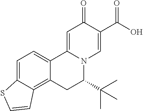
C12=CC=C3C(=C1CC(C(C)(C)C)N1C2=CC(=O)C(C(O)=O)=C1)C=CS3
